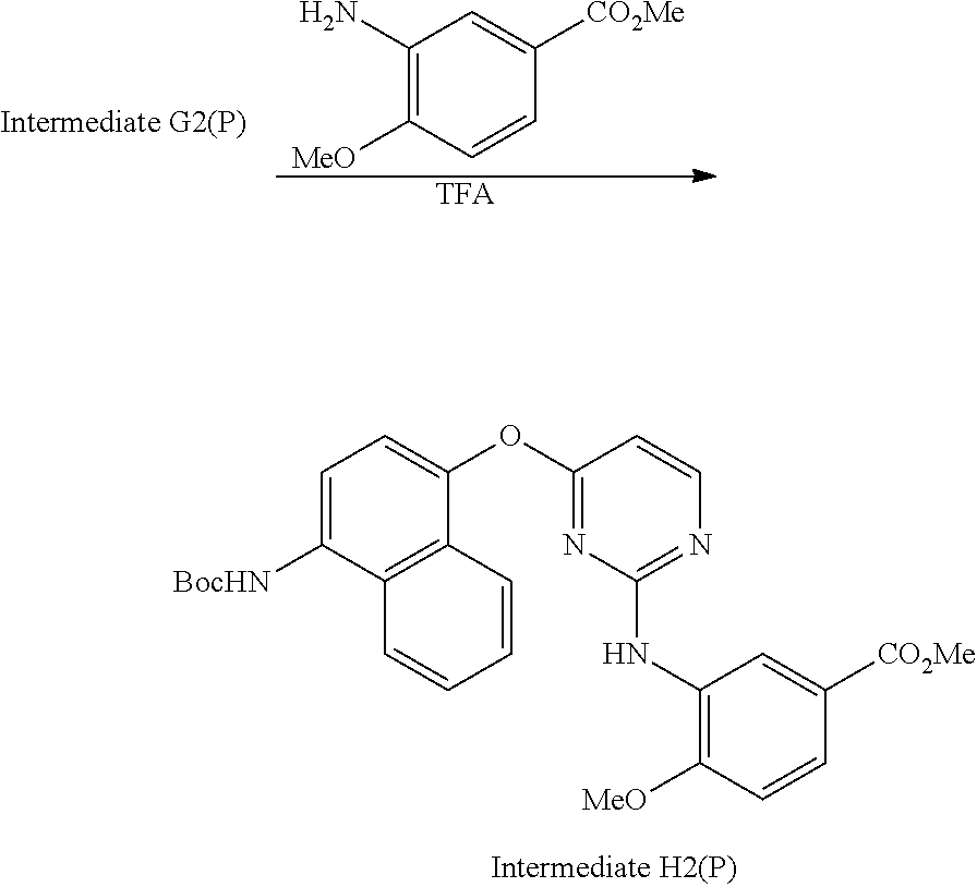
[TFA].C1([MeO])=C(N)C=C([CO2Me])C=C1.C1=C([BocHN])C2=C(C(OC3=NC(NC4=C([MeO])C=CC([CO2Me])=C4)=NC=C3)=C1)C=CC=C2
